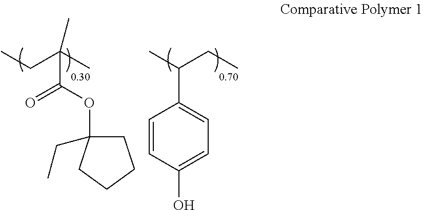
C1(C(CC)C)=CC=C(O)C=C1.C1C(CC)(OC(=O)C(C)(CC)C)CCC1
